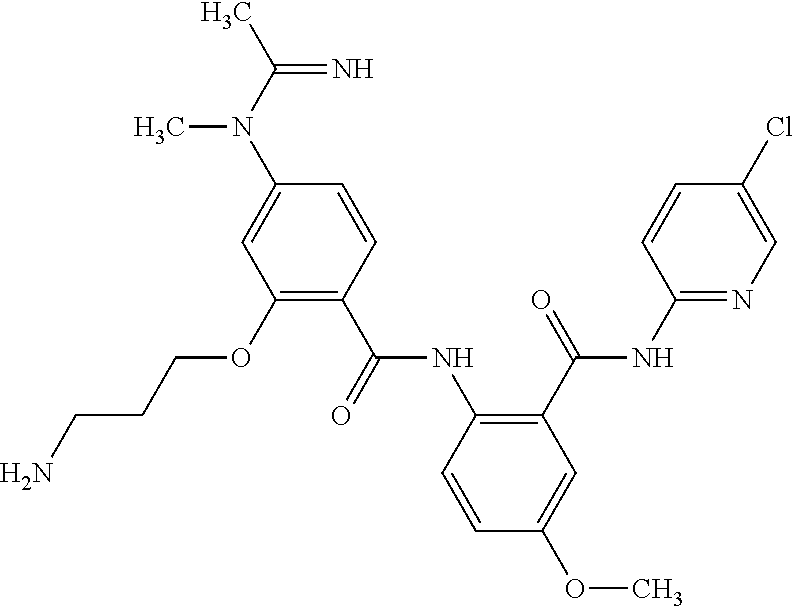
CC(N(C)C1=CC(OCCCN)=C(C(=O)NC2=C(C(=O)NC3=NC=C(Cl)C=C3)C=C(OC)C=C2)C=C1)=N
